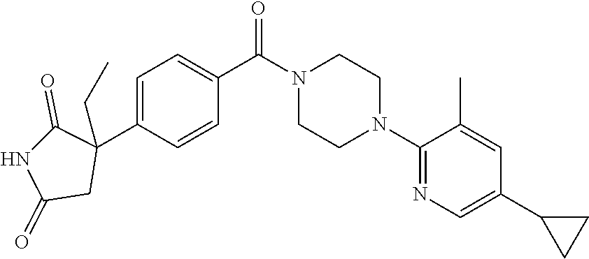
C1(N2CCN(C(C3=CC=C(C4(CC)C(=O)NC(=O)C4)C=C3)=O)CC2)=NC=C(C2CC2)C=C1C
